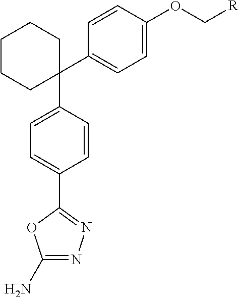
C1(C2=CC=C(OC[R])C=C2)(C2=CC=C(C3=NN=C(N)O3)C=C2)CCCCC1
